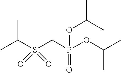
C(C)(S(CP(OC(C)C)(=O)OC(C)C)(=O)=O)C
